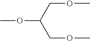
O(C(COC)COC)C
